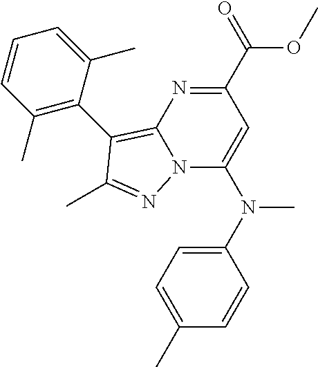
COC(C1=NC2=C(C3=C(C)C=CC=C3C)C(C)=NN2C(N(C2=CC=C(C)C=C2)C)=C1)=O
